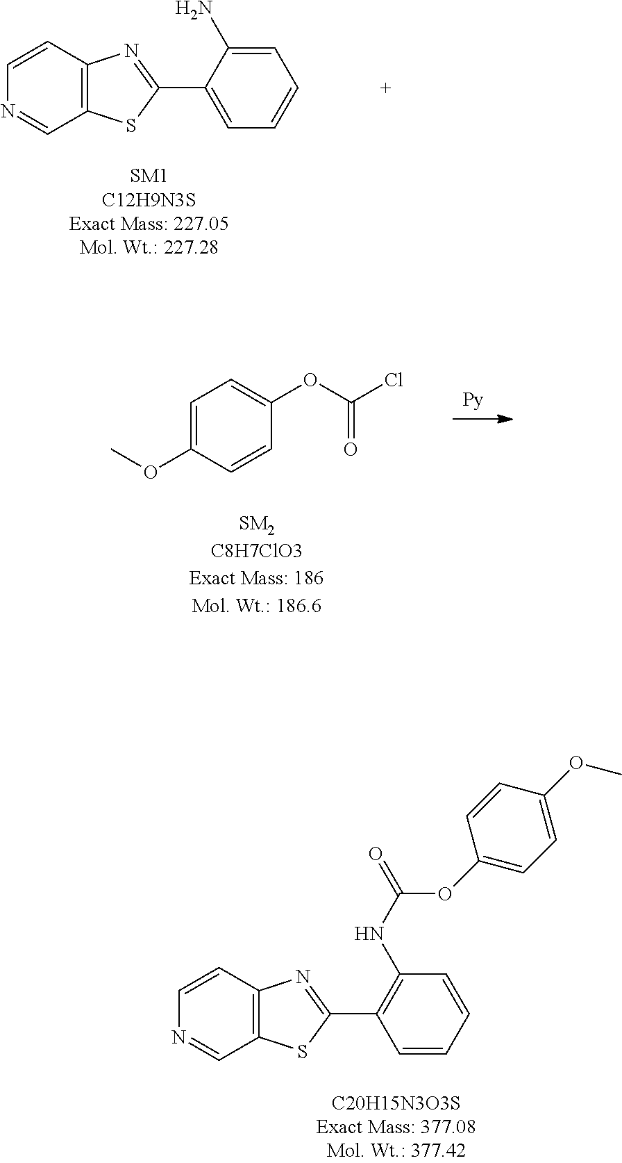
C12=C(C=CN=C1)N=C(C1=CC=CC=C1N)S2.C1=C(OC)C=CC(OC(=O)Cl)=C1.C12=C(C=CN=C1)N=C(C1=C(NC(=O)OC3=CC=C(OC)C=C3)C=CC=C1)S2
